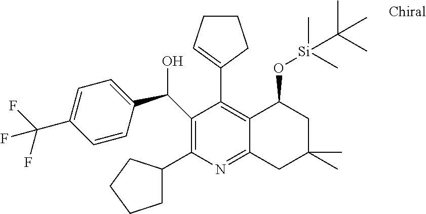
C1(C2CCCC2)=C(C(C2=CC=C(C(F)(F)F)C=C2)O)C(C2=CCCC2)=C2C(=N1)CC(C)(C)CC2O[Si](C)(C)C(C)(C)C
